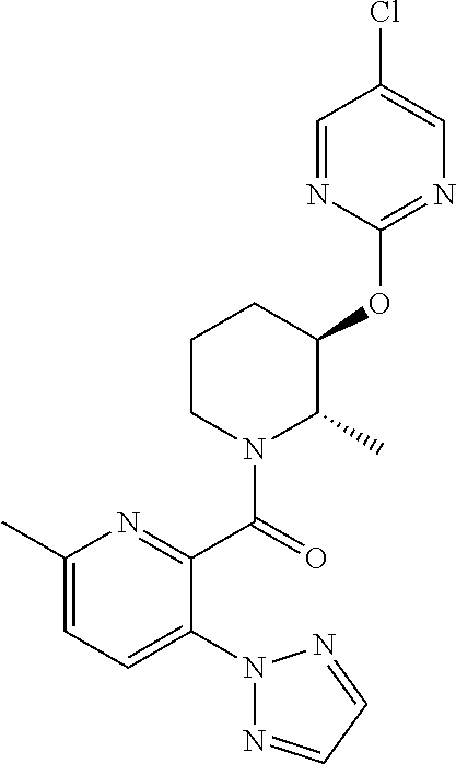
C1(OC2C(C)N(C(=O)C3=NC(C)=CC=C3N3N=CC=N3)CCC2)=NC=C(Cl)C=N1
